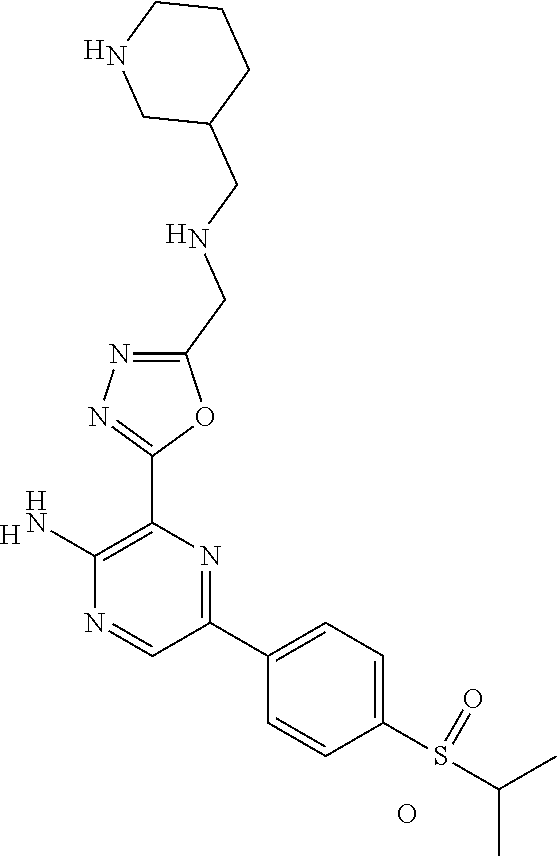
[H].C1(N)=C(C2=NN=C(CNCC3CCCNC3)O2)N=C(C2=CC=C(S(=O)C(C)C)C=C2)C=N1.O.[H].[H]
